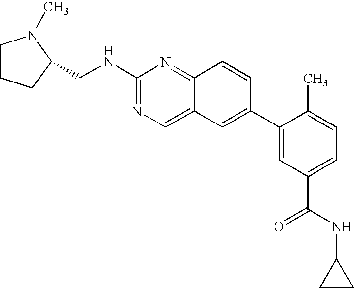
N(C1=NC=C2C(=N1)C=CC(C1=CC(C(NC3CC3)=O)=CC=C1C)=C2)CC1CCCN1C
